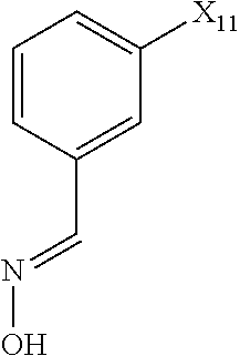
C1=CC(C=NO)=CC([X11])=C1
